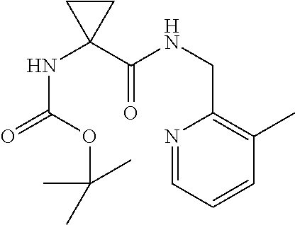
N1=CC=CC(C)=C1CNC(C1(NC(=O)OC(C)(C)C)CC1)=O
